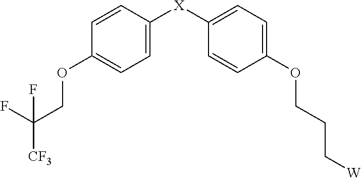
C1=CC([X]C2=CC=C(OCCC[W])C=C2)=CC=C1OCC(F)([CF3])F
